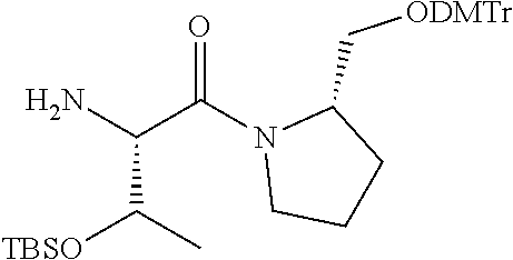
NC(C(N1CCCC1C[ODMTr])=O)C([TBSO])C
